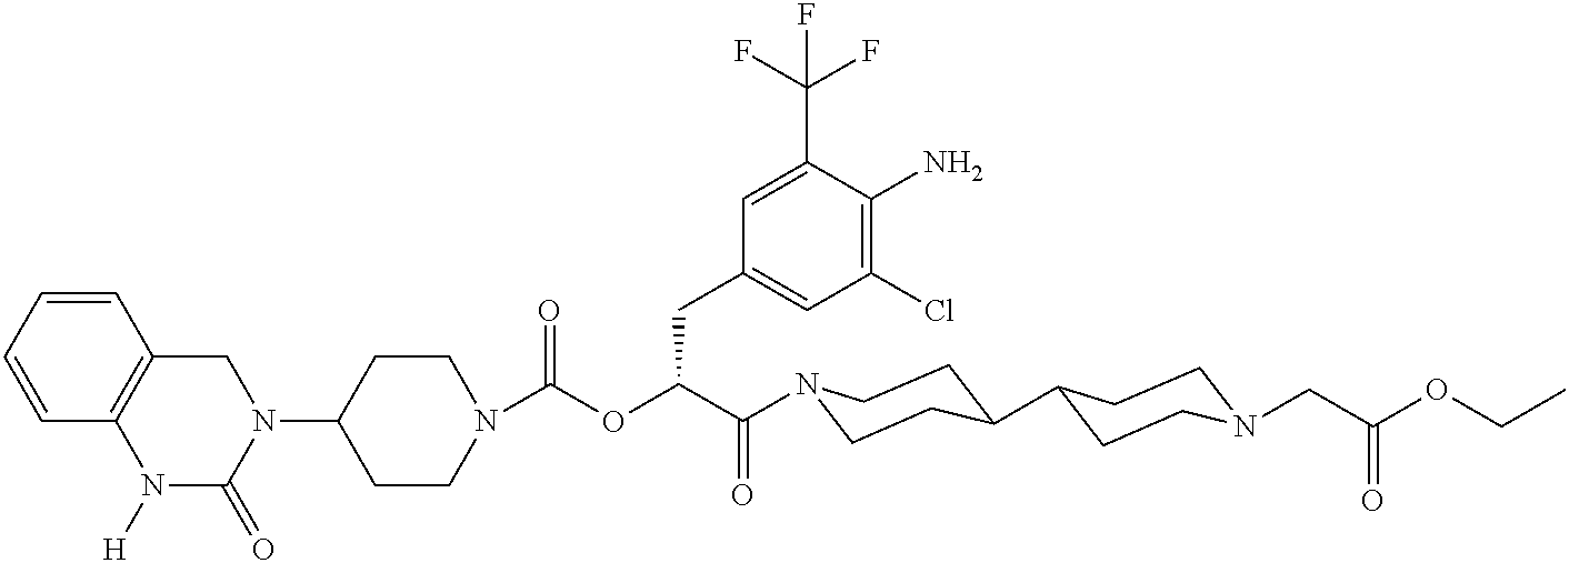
N1(C2CCN(C(=O)OC(C(=O)N3CCC(C4CCN(CC(OCC)=O)CC4)CC3)CC3=CC(Cl)=C(N)C(C(F)(F)F)=C3)CC2)CC2=C(N([H])C1=O)C=CC=C2
